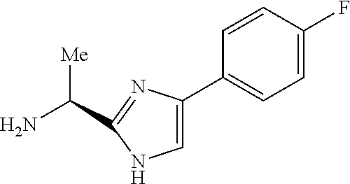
C1=C(F)C=CC(C2=CNC(C(N)[Me])=N2)=C1
